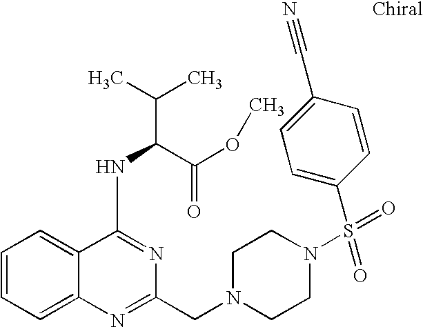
C1=CC=C2C(=C1)C(NC(C(C)C)C(OC)=O)=NC(CN1CCN(S(C3=CC=C(C#N)C=C3)(=O)=O)CC1)=N2
